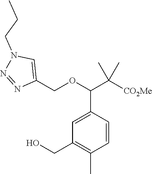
C1=C(C(OCC2=CN(CCC)N=N2)C([CO2Me])(C)C)C=CC(C)=C1CO
